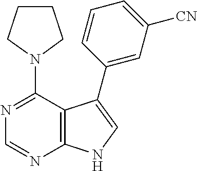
C1(N2CCCC2)=NC=NC2=C1C(C1=CC([CN])=CC=C1)=CN2
